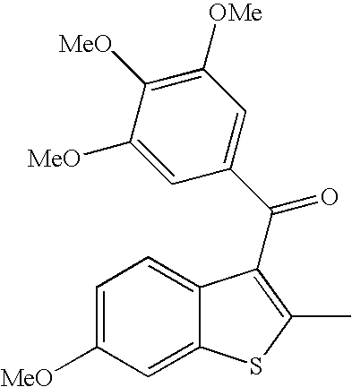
C1=C([MeO])C([MeO])=C([OMe])C=C1C(=O)C1=C(C)SC2=CC([MeO])=CC=C21
